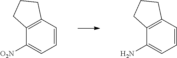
C1=CC2=C(C([O2N])=C1)CCC2.C1=CC2=C(C(N)=C1)CCC2
